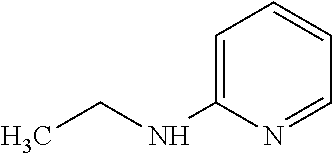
C1=NC(NCC)=CC=C1
